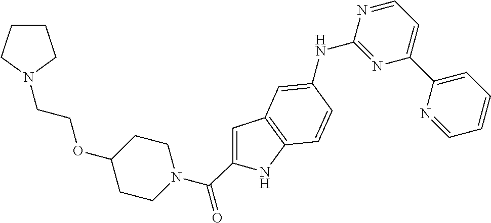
C1=C(C(N2CCC(OCCN3CCCC3)CC2)=O)NC2=C1C=C(NC1=NC(C3=CC=CC=N3)=CC=N1)C=C2
